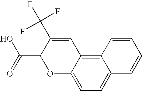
C12=CC=C3C(=C1C=C(C(F)(F)F)C(C(=O)O)O2)C=CC=C3
